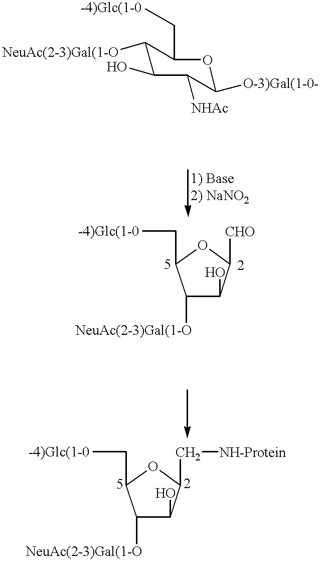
C1([NeuAc(2-3)Gal(1-O])C(O)C([CHO])OC1CC.C1([NeuAc(2-3)Gal(1-O])C(O)C([NHAc])C([O-3)Gal(1-0-])OC1CC.C1([NeuAc(2-3)Gal(1-O])C(O)C(C[NH-Protein])OC1CC
